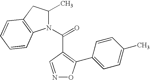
N1=CC(C(N2C(C)CC3=C2C=CC=C3)=O)=C(C2=CC=C(C)C=C2)O1
